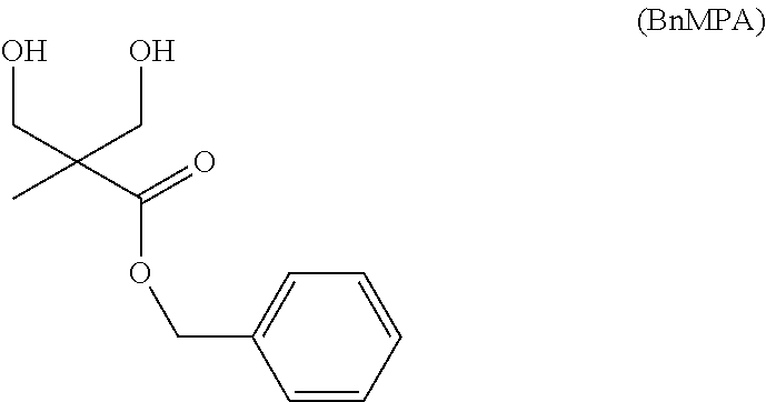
C1=CC=CC=C1COC(=O)C(CO)(CO)C
